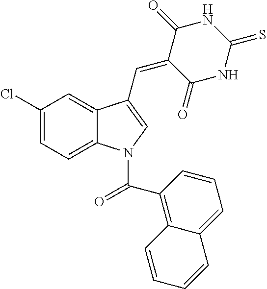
C1(Cl)=CC=C2C(=C1)C(C=C1C(=O)NC(=S)NC1=O)=CN2C(C1=C2C(=CC=C1)C=CC=C2)=O
